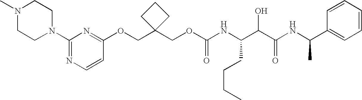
N(C(C(C(NC(C1=CC=CC=C1)C)=O)O)CCCC)C(OCC1(COC2=NC(N3CCN(C)CC3)=NC=C2)CCC1)=O
